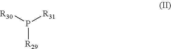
P([R31])([R30])[R29]
